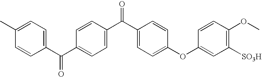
C1(C)=CC=C(C(C2=CC=C(C(C3=CC=C(OC4=CC([SO3H])=C(OC)C=C4)C=C3)=O)C=C2)=O)C=C1
